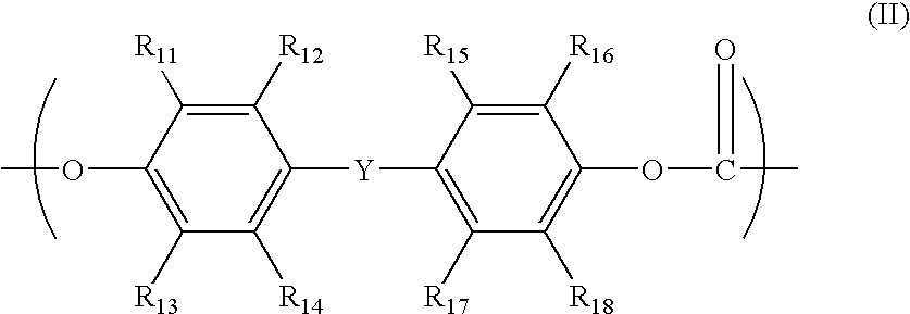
COC1=C([R13])C([R14])=C([Y]C2=C([R17])C([R18])=C(OC(C)=O)C([R16])=C2[R15])C([R12])=C1[R11]
